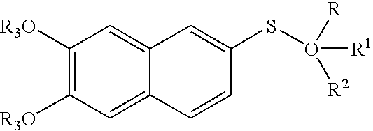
C1([R3O])=C([R3O])C=C2C(=C1)C=C(SO([R1])([R])[R2])C=C2
